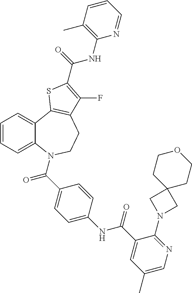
C1=CC=C2C(=C1)C1=C(CCN2C(=O)C2=CC=C(NC(=O)C3=CC(C)=CN=C3N3CC4(C3)CCOCC4)C=C2)C(F)=C(C(NC2=C(C)C=CC=N2)=O)S1
